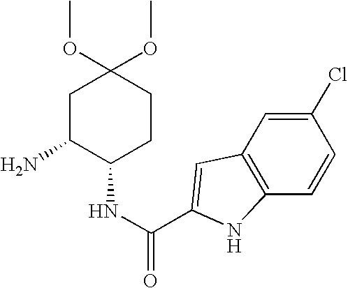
C12=C(C=CC(Cl)=C1)NC(C(NC1CCC(OC)(OC)CC1N)=O)=C2
